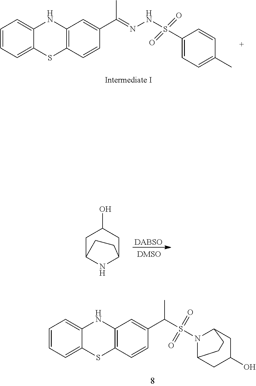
C1=CC=C2C(=C1)NC1=C(S2)C=CC(C(=NNS(C2=CC=C(C)C=C2)(=O)=O)C)=C1.[DABSO].C1C2NC(CC1O)CC2.C1=CC=C2C(=C1)NC1=C(S2)C=CC(C(S(N2C3CC(O)CC2CC3)(=O)=O)C)=C1
